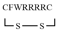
S(SCC)CC
